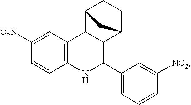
C1([O2N])=CC2=C(C=C1)NC(C1=CC=CC([NO2])=C1)C1C2C2CCC1C2
